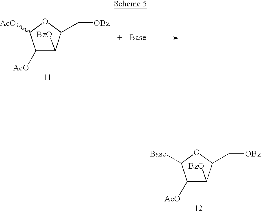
C1([AcO])C([BzO])C(C[OBz])OC1[AcO].C1([AcO])C([BzO])C(C[OBz])OC1[Base]
